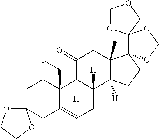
C12(OCCO1)CC1=CCC3([H])C([H])(C1(CI)CC2)C(=O)CC1(C)C3([H])CCC12OCOC21OCOC1
